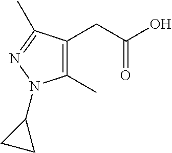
C1(C)=C(CC(O)=O)C(C)=NN1C1CC1
